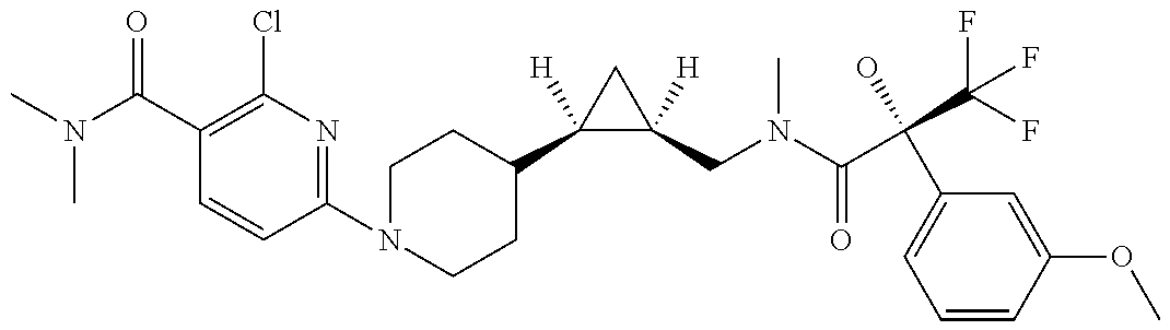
CN(C)C(=O)C1=C(Cl)N=C(N2CCC(C3([H])C([H])(CN(C)C(=O)C(C4=CC=CC(OC)=C4)(O)C(F)(F)F)C3)CC2)C=C1
